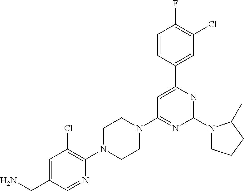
C1=C(CN)C=NC(N2CCN(C3=NC(N4CCCC4C)=NC(C4=CC(Cl)=C(F)C=C4)=C3)CC2)=C1Cl
